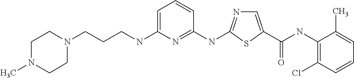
C(NC1=C(Cl)C=CC=C1C)(=O)C1=CN=C(NC2=NC(NCCCN3CCN(C)CC3)=CC=C2)S1
